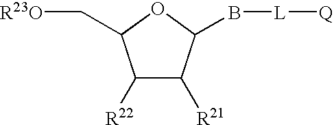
[R22]C1C([R21])C(B[L][Q])OC1C[R23O]
